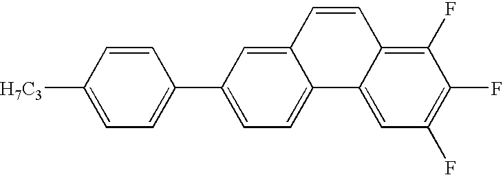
C1=C([H7C3])C=CC(C2=CC=C3C(=C2)C=CC2=C(F)C(F)=C(F)C=C32)=C1
